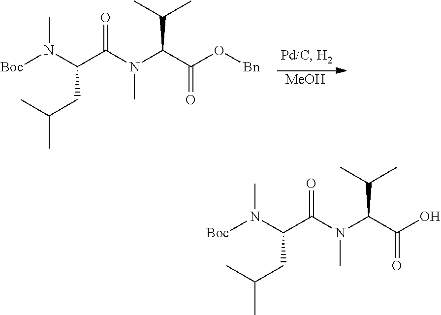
[MeOH].[Boc]N(C(C(N(C(C(O[Bn])=O)C(C)C)C)=O)CC(C)C)C.[Boc]N(C(C(N(C(C(O)=O)C(C)C)C)=O)CC(C)C)C
